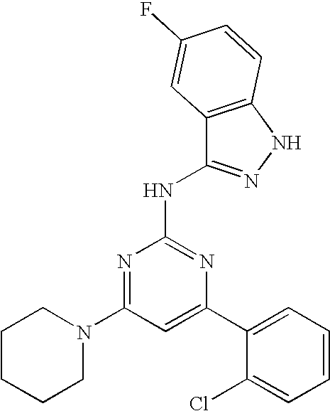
C1=C(C2=CC=CC=C2Cl)N=C(NC2=NNC3=C2C=C(F)C=C3)N=C1N1CCCCC1
